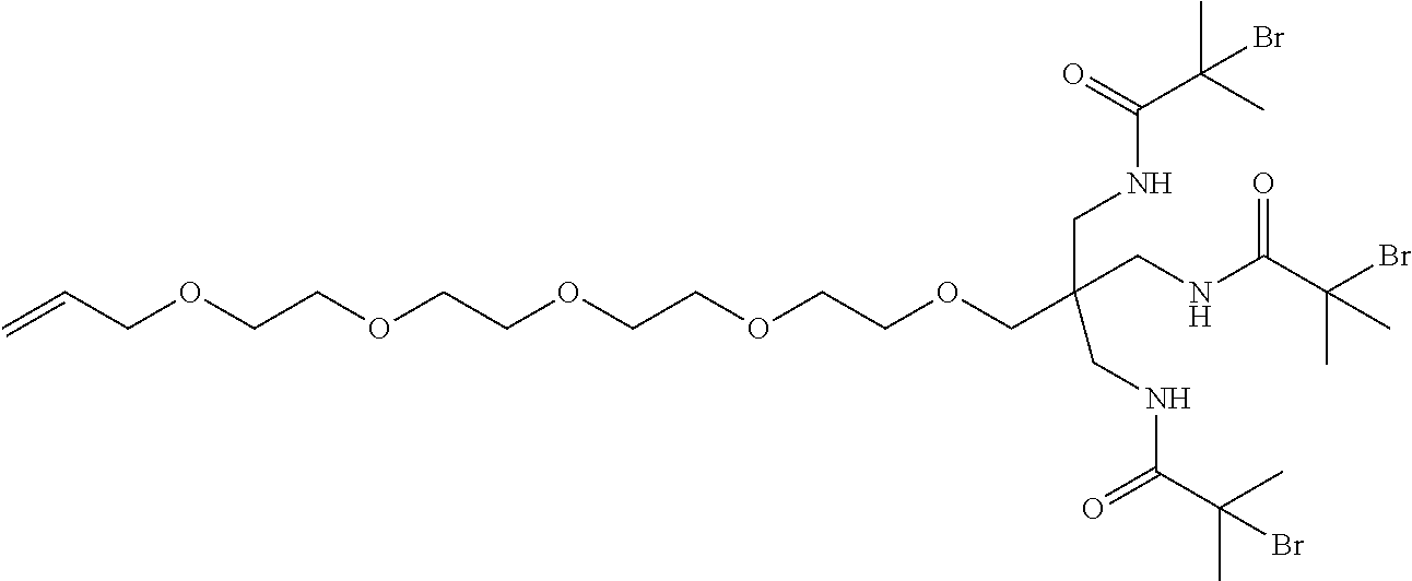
C=CCOCCOCCOCCOCCOCC(CNC(=O)C(C)(C)Br)(CNC(C(C)(C)Br)=O)CNC(C(Br)(C)C)=O
